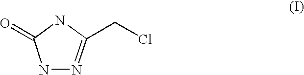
N1N=C(CCl)NC1=O
